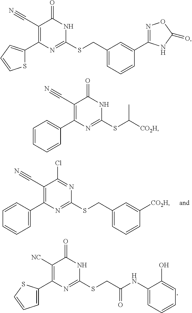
C1(C2=C([NC])C(=O)NC(SCC(=O)NC3=CC=CC=C3O)=N2)=CC=CS1.C1(C2=C(C#N)C(Cl)=NC(SCC3=CC=CC([CO2H])=C3)=N2)=CC=CC=C1.C1(C2=C(C#N)C(=O)NC(SCC3=CC=CC(C4=NOC(=O)N4)=C3)=N2)=CC=CS1.C1(C2=C(C#N)C(=O)NC(SC([CO2H])C)=N2)=CC=CC=C1
